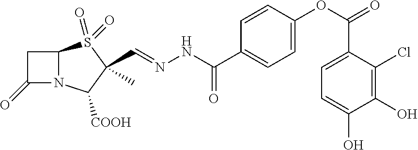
C(C1(C)S(=O)(=O)C2N(C1[COOH])C(=O)C2)=NNC(=O)C1=CC=C(OC(=O)C2=CC=C(O)C(O)=C2Cl)C=C1
